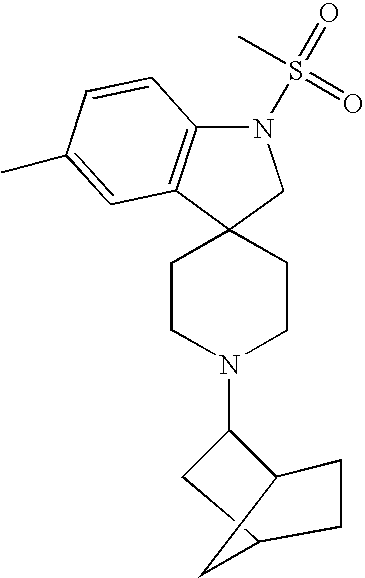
N1(S(=O)(=O)C)C2=C(C3(C1)CCN(C1CC4CC1CC4)CC3)C=C(C)C=C2
